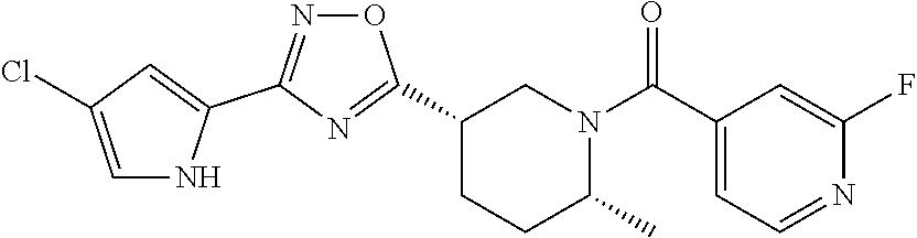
C1(C2=NC(C3=CC(Cl)=CN3)=NO2)CCC(C)N(C(C2=CC=NC(F)=C2)=O)C1
